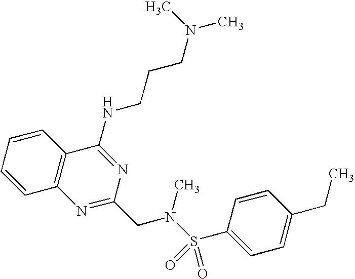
C1=CC=CC2=C1N=C(CN(S(=O)(=O)C1=CC=C(CC)C=C1)C)N=C2NCCCN(C)C
